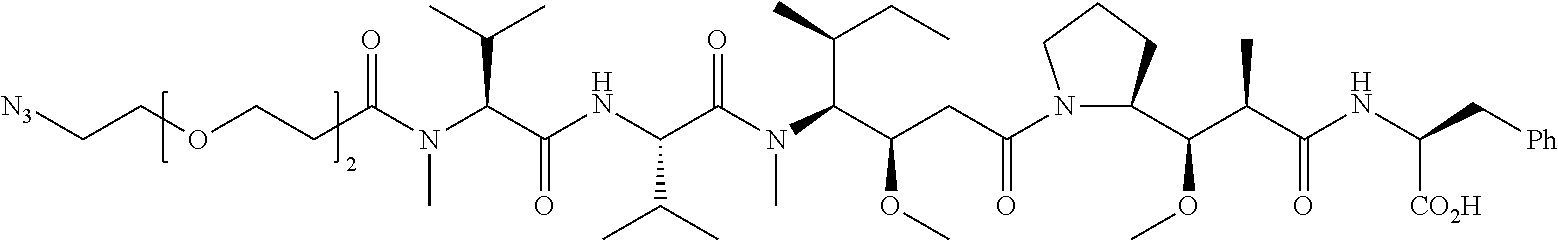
C1(C(C(C(NC(C[Ph])[CO2H])=O)C)OC)CCCN1C(CC(C(N(C)C(=O)C(C(C)C)NC(C(N(C)C(CCOCC[N3])=O)C(C)C)=O)C(C)CC)OC)=O
